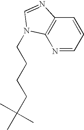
C12=C(N=CC=C1)N(CCCCC(C)(C)C)C=N2
